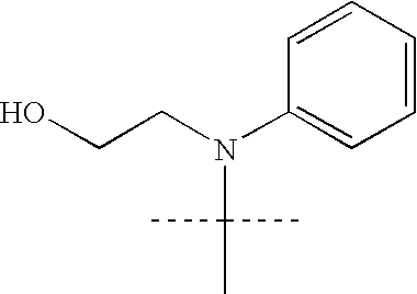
C1=CC(N(CCO)C(C)(C)C)=CC=C1
